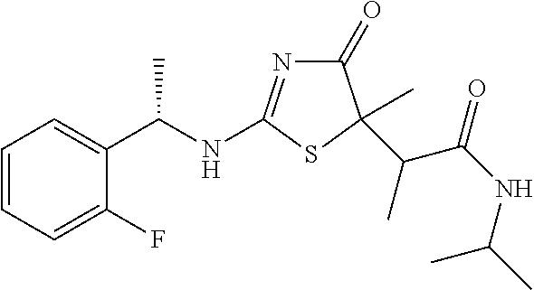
C1=CC=C(F)C(C(NC2=NC(=O)C(C(C(NC(C)C)=O)C)(C)S2)C)=C1
